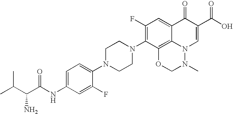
C1=C(NC(C(C(C)C)N)=O)C=C(F)C(N2CCN(C3=C(F)C=C4C5=C3OCN(C)N5C=C(C(O)=O)C4=O)CC2)=C1
